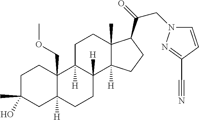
C1C(C)(O)CC2([H])C(COC)(C1)C1([H])C([H])(CC2)C2([H])C(C)(CC1)C(C(CN1C=CC(C#N)=N1)=O)CC2
